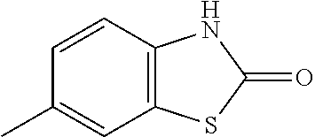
C12=C(NC(=O)S1)C=CC(C)=C2
